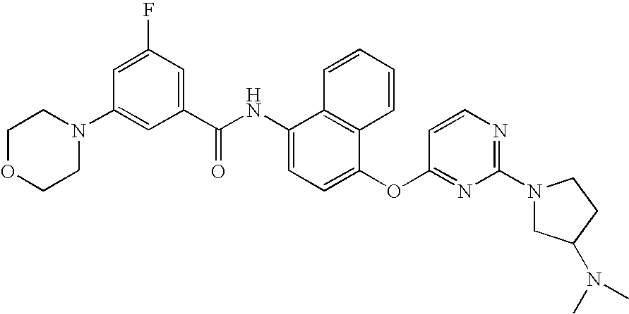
N1(C2=CC(C(NC3=CC=C(OC4=NC(N5CC(N(C)C)CC5)=NC=C4)C4=C3C=CC=C4)=O)=CC(F)=C2)CCOCC1
